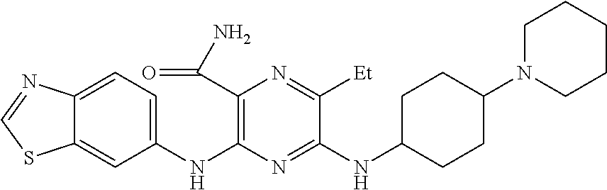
C1(NC2=C(C(N)=O)N=C([Et])C(NC3CCC(N4CCCCC4)CC3)=N2)=CC=C2C(=C1)SC=N2
